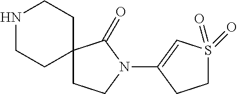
C12(CCN(C3=CS(=O)(=O)CC3)C1=O)CCNCC2
